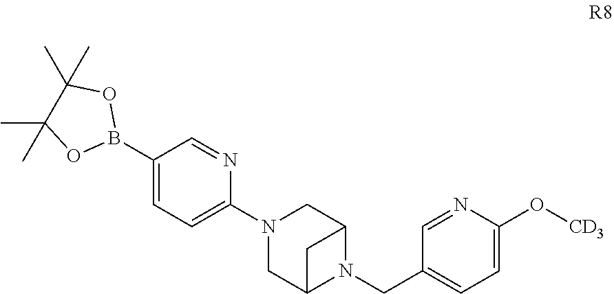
CC1(C)C(C)(C)OB(C2=CC=C(N3CC4CC(C3)N4CC3=CC=C(O[CD3])N=C3)N=C2)O1
